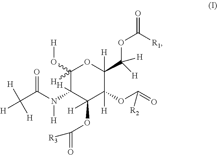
C(C(N(C1([H])C([H])(OC(=O)[R3])C(OC(=O)[R2])([H])C(C([H])(OC([R1])=O)[H])([H])OC1(O[H])[H])[H])=O)([H])([H])[H]
